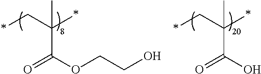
C(O)COC(=O)C(C*)(*)C.OC(=O)C(C*)(*)C
